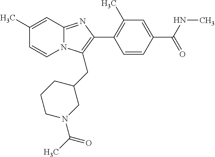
C1(C)=CC2=NC(C3=C(C)C=C(C(NC)=O)C=C3)=C(CC3CN(C(=O)C)CCC3)N2C=C1
